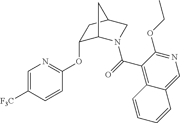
C1(C(=O)N2C3C(OC4=NC=C([F3C])C=C4)CC(C2)C3)=C2C(=CN=C1OCC)C=CC=C2
